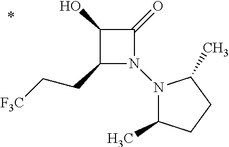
C1(CC[F3C])N(N2C(C)CCC2C)C(=O)C1O
